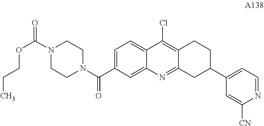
C1=C(C(N2CCN(C(=O)OCCC)CC2)=O)C=C2C(=C1)C(Cl)=C1C(=N2)CC(C2=CC=NC([CN])=C2)CC1
